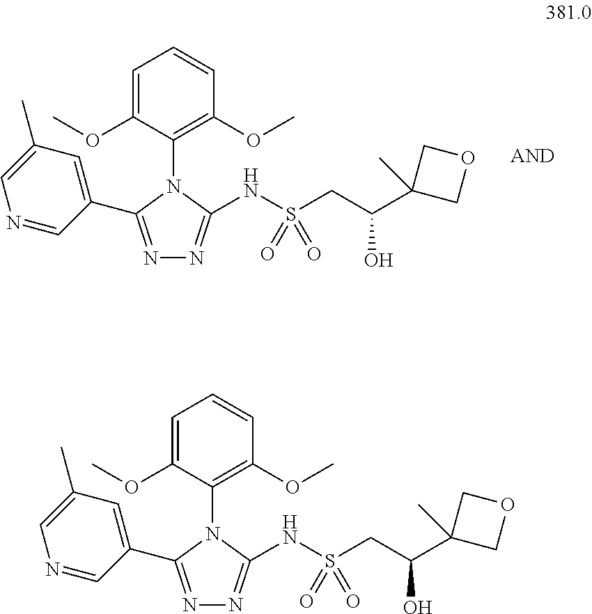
C1=C(OC)C(N2C(NS(CC(C3(C)COC3)O)(=O)=O)=NN=C2C2=CC(C)=CN=C2)=C(OC)C=C1.C1=C(OC)C(N2C(NS(CC(C3(C)COC3)O)(=O)=O)=NN=C2C2=CC(C)=CN=C2)=C(OC)C=C1
